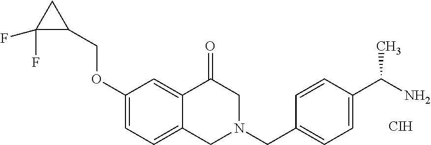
C1(OCC2CC2(F)F)=CC=C2C(=C1)C(=O)CN(CC1=CC=C(C(C)N)C=C1)C2.[CIH]
